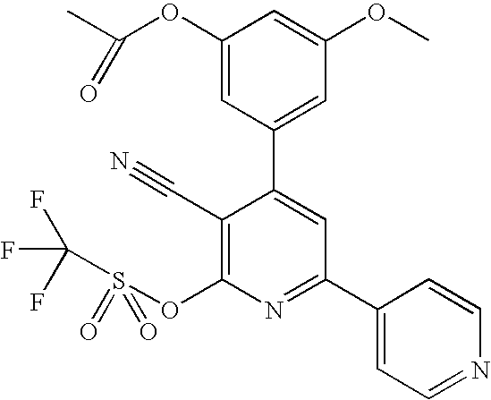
C1(OC(C)=O)=CC(C2=CC(C3=CC=NC=C3)=NC(OS(C(F)(F)F)(=O)=O)=C2C#N)=CC(OC)=C1
